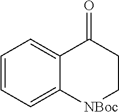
C1=CC=C2C(=C1)C(=O)CC[NBoc]2
